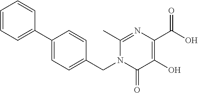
C1(CN2C(=O)C(O)=C(C(O)=O)N=C2C)=CC=C(C2=CC=CC=C2)C=C1
